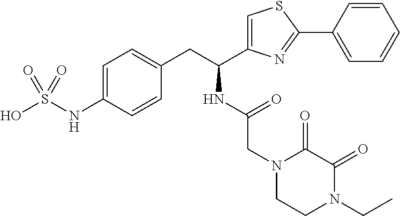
C1=C(NS(O)(=O)=O)C=CC(CC(NC(=O)CN2CCN(CC)C(=O)C2=O)C2=CSC(C3=CC=CC=C3)=N2)=C1
